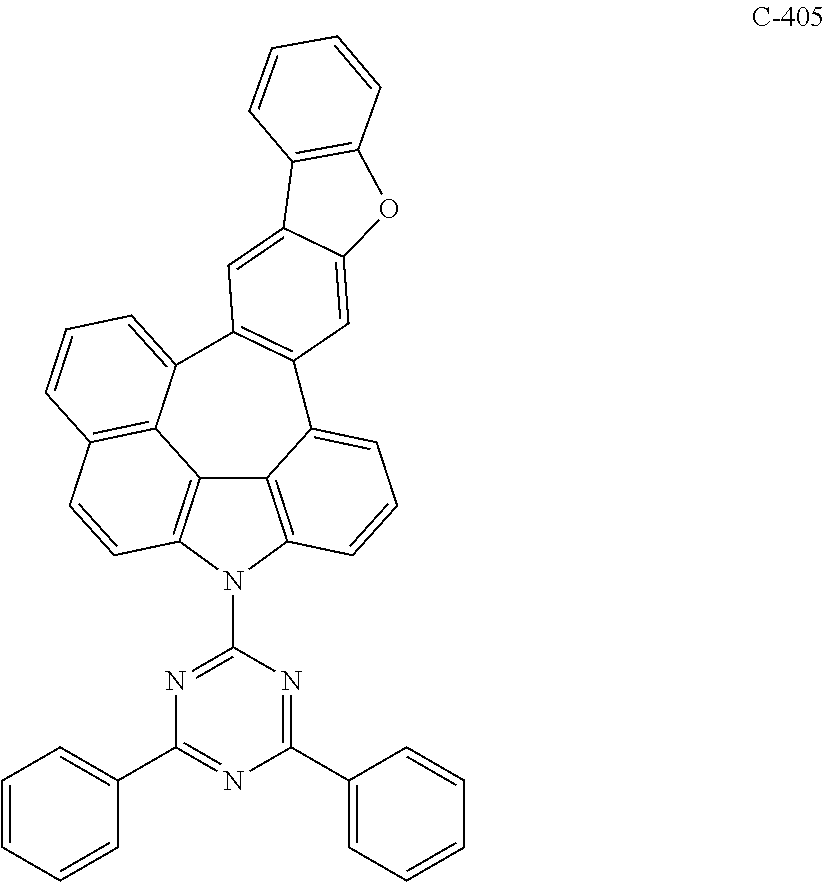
C12=C3N(C4=NC(C5=CC=CC=C5)=NC(C5=CC=CC=C5)=N4)C4=C1C1=C(C=C4)C=CC=C1C1=C(C2=CC=C3)C=C2C(=C1)C1=C(O2)C=CC=C1
